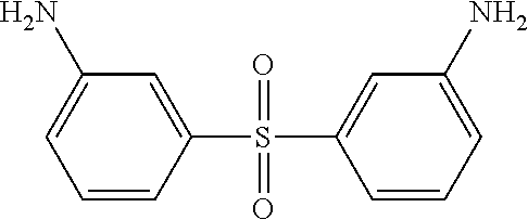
C1=CC(S(=O)(=O)C2=CC(N)=CC=C2)=CC(N)=C1
